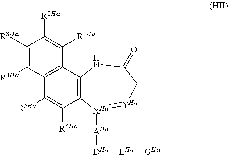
C12=C(C3=C(C([R5Ha])=C1[R6Ha])C([R4Ha])=C([R3Ha])C([R2Ha])=C3[R1Ha])NC(=O)C[YHa]:[XHa]2[AHa][DHa][EHa][GHa]
